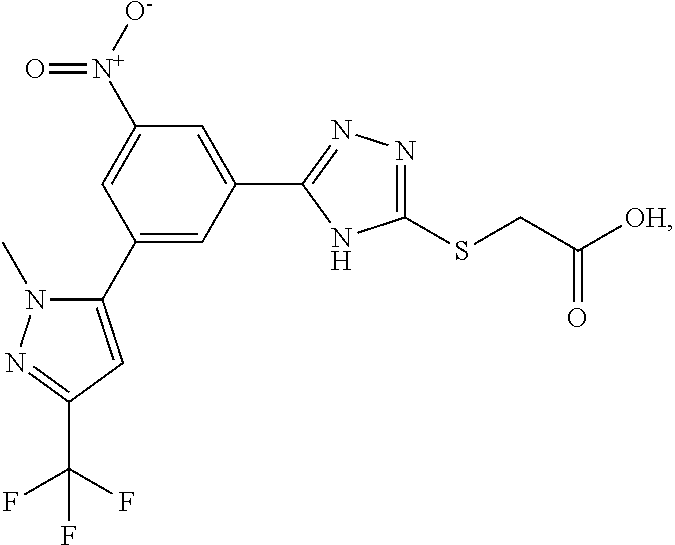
C1(SCC([OH])=O)=NN=C(C2=CC([N+](=O)[O-])=CC(C3=CC(C(F)(F)F)=NN3C)=C2)N1
